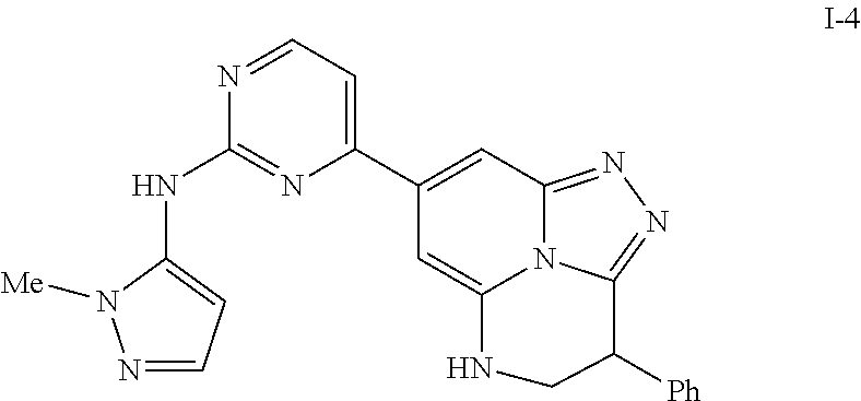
N1=CC=C(NC2=NC(C3=CC4=NN=C5N4C(=C3)NCC5[Ph])=CC=N2)N1[Me]
